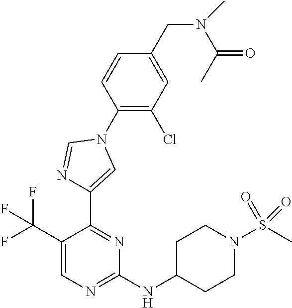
C1(C(F)(F)F)=CN=C(NC2CCN(S(C)(=O)=O)CC2)N=C1C1=CN(C2=C(Cl)C=C(CN(C(C)=O)C)C=C2)C=N1
